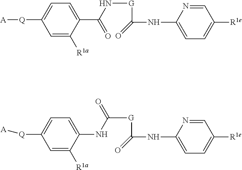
C1=NC(NC([G]NC(C2=CC=C([Q][A])C=C2[R1a])=O)=O)=CC=C1[R1e].C1=NC(NC([G]C(NC2=CC=C([Q][A])C=C2[R1a])=O)=O)=CC=C1[R1e]
